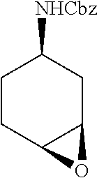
C1CC2C(CC1[NHCbz])O2
